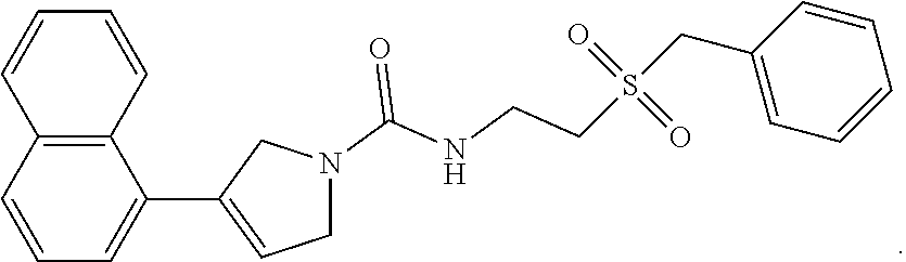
C1=CC2=C(C=C1)C(C1=CCN(C(=O)NCCS(CC3=CC=CC=C3)(=O)=O)C1)=CC=C2
